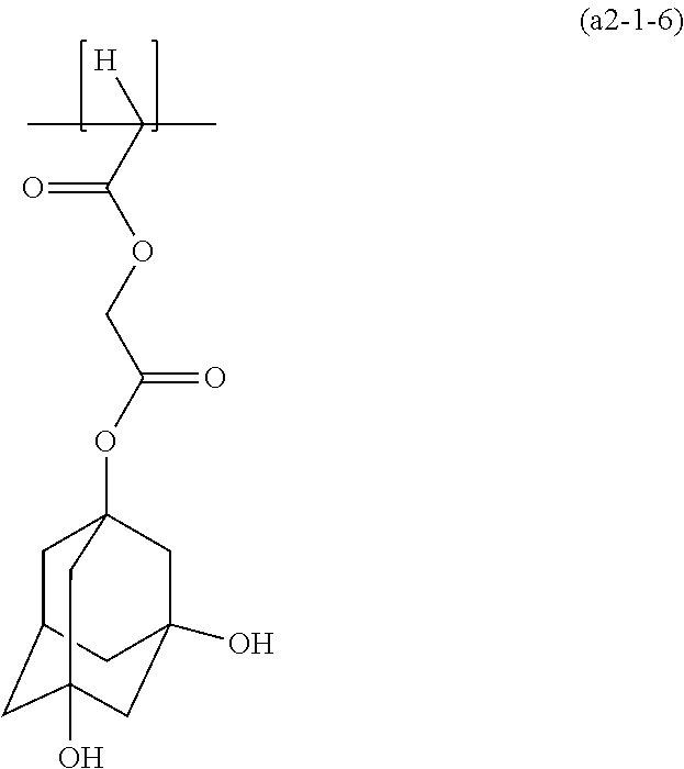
C(C(OC12CC3CC(O)(CC(O)(C3)C1)C2)=O)OC(C([H])(C)C)=O
